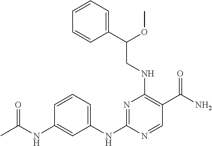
N1=C(NC2=CC=CC(NC(C)=O)=C2)N=CC(C(N)=O)=C1NCC(C1=CC=CC=C1)OC
